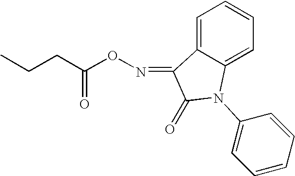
CCCC(ON=C1C2=CC=CC=C2N(C2=CC=CC=C2)C1=O)=O
